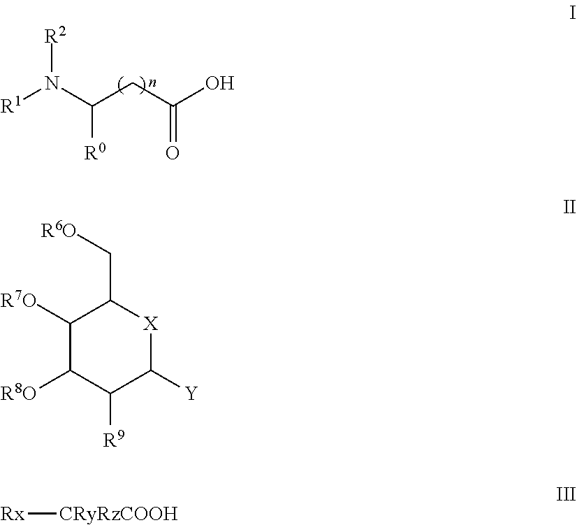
[R1]N(C(CC(O)=O)[R0])[R2].C1([R7O])C([R8O])C([R9])C([Y])[X]C1C[R6O].[Rx][CRyRzCOOH]
